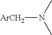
[ArCH2]N(C)C
